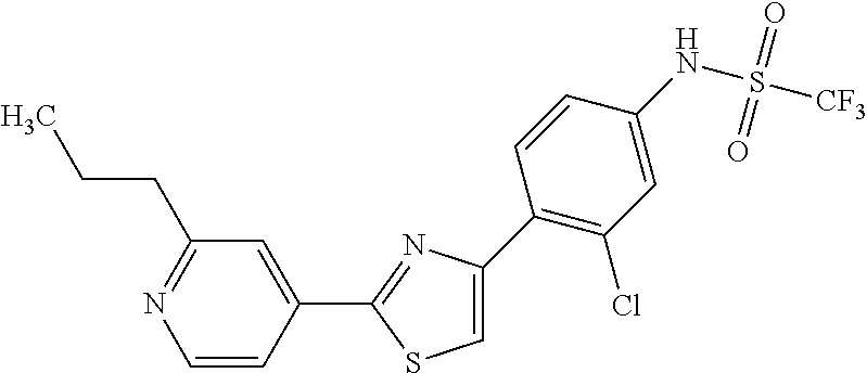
C1=CC(C2=NC(C3=C(Cl)C=C(NS([CF3])(=O)=O)C=C3)=CS2)=CC(CCC)=N1
